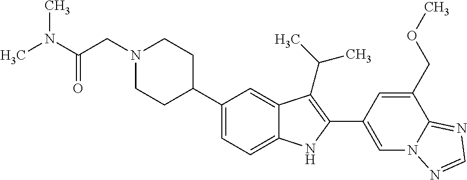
N1(CC(N(C)C)=O)CCC(C2=CC=C3C(=C2)C(C(C)C)=C(C2=CN4C(=NC=N4)C(COC)=C2)N3)CC1
